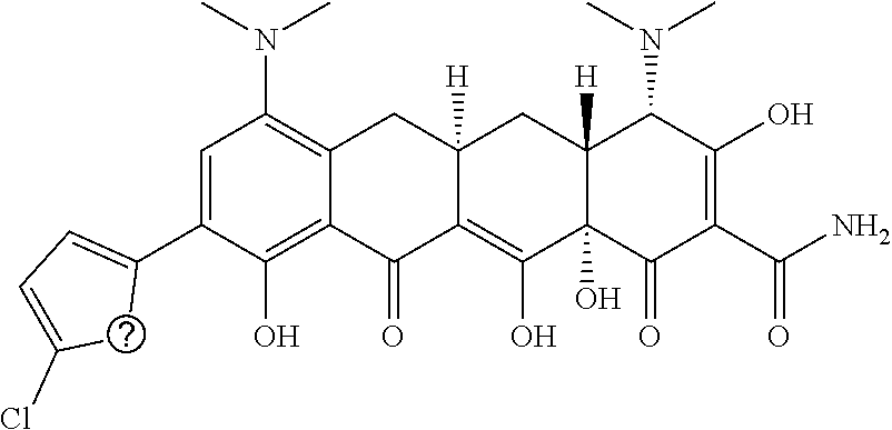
C1=C(C2=CC=C(Cl)S2)C(O)=C2C(=C1N(C)C)CC1([H])C(=C(O)C3(O)C([H])(C1)C(N(C)C)C(O)=C(C(N)=O)C3=O)C2=O
